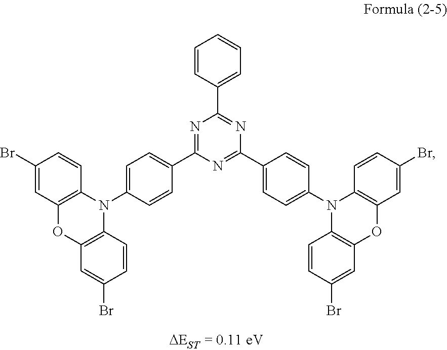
N1=C(C2=CC=C(N3C4=C(OC5=C3C=CC(Br)=C5)C=C(Br)C=C4)C=C2)N=C(C2=CC=C(N3C4=C(OC5=C3C=CC(Br)=C5)C=C(Br)C=C4)C=C2)N=C1C1=CC=CC=C1
